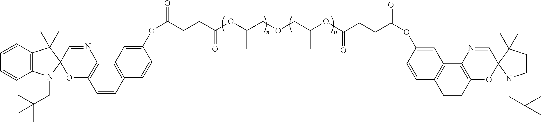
C12=C(C=CC=C1)C(C)(C)C1(N2CC(C)(C)C)OC2=C(N=C1)C1=C(C=C2)C=CC(OC(=O)CCC(OC(C)COCC(C)OC(=O)CCC(OC2=CC3=C(C=C2)C=CC2=C3N=CC3(O2)N(CC(C)(C)C)CCC3(C)C)=O)=O)=C1
